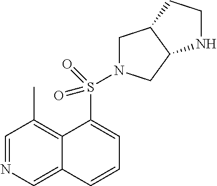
C1=NC=C2C(=C1C)C(S(N1CC3C(C1)NCC3)(=O)=O)=CC=C2
